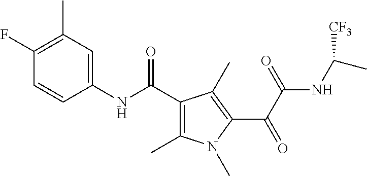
C1(C(=O)NC2=CC(C)=C(F)C=C2)=C(C)N(C)C(C(=O)C(NC(C)[CF3])=O)=C1C
